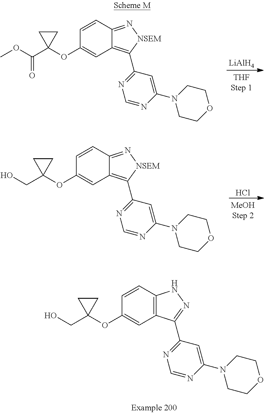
C12=C(C3=NC=NC(N4CCOCC4)=C3)[NSEM]N=C1C=CC(OC1(C(OC)=O)CC1)=C2.[LiAlH4].C12=C(C3=NC=NC(N4CCOCC4)=C3)[NSEM]N=C1C=CC(OC1(CO)CC1)=C2.Cl.C12=C(C=CC(OC3(CO)CC3)=C1)NN=C2C1=NC=NC(N2CCOCC2)=C1
